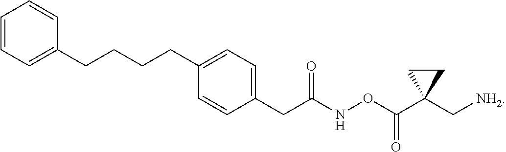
C1=CC=C(CCCCC2=CC=C(CC(NOC(C3(C[NH2])CC3)=O)=O)C=C2)C=C1
